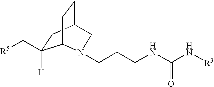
C1([H])(C[R5])CC2CCC1N(CCCNC(N[R3])=O)C2
